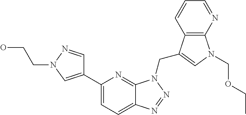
C12=CC=C(C3=CN(CCO)N=C3)N=C1N(CC1=CN(COCC)C3=C1C=CC=N3)N=N2
